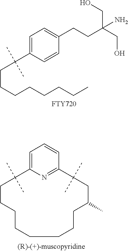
C1=C2N=C(C=C1)C(C)(C)CC(C)CCCCCCCCC2(C)C.C1=C(C(CCCCCCCC)(C)C)C=CC(CCC(CO)(CO)N)=C1.[FTY720]
